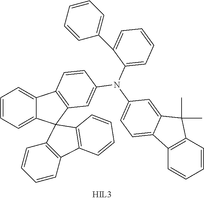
C12=CC=CC=C1C1(C3=C2C=CC(N(C2=CC=C4C(=C2)C(C)(C)C2=C4C=CC=C2)C2=CC=CC=C2C2=CC=CC=C2)=C3)C2=C(C=CC=C2)C2=C1C=CC=C2
